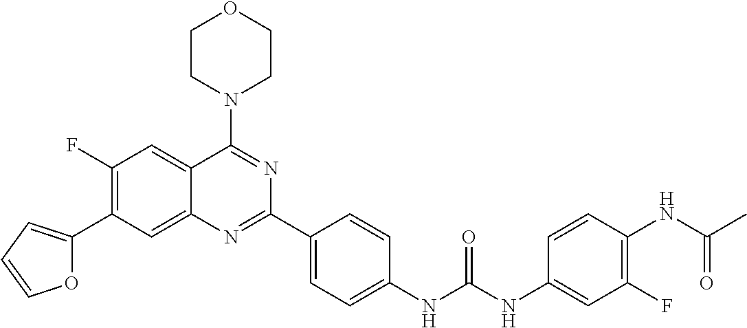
C1(F)=C(C2=CC=CO2)C=C2C(=C1)C(N1CCOCC1)=NC(C1=CC=C(NC(NC3=CC(F)=C(NC(C)=O)C=C3)=O)C=C1)=N2
